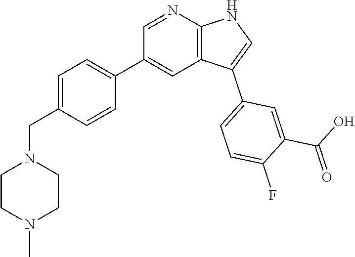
C1=C(CN2CCN(C)CC2)C=CC(C2=CC3=C(N=C2)NC=C3C2=CC=C(F)C(C(O)=O)=C2)=C1
